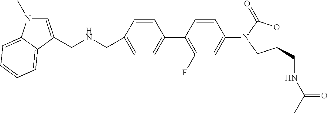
C1=C(CNCC2=CN(C)C3=CC=CC=C32)C=CC(C2=C(F)C=C(N3CC(CNC(C)=O)OC3=O)C=C2)=C1
